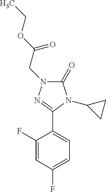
C1(C2=NN(CC(OCC)=O)C(=O)N2C2CC2)=CC=C(F)C=C1F
